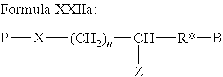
P[X][(CH2)n]C([Z])[R*]B
